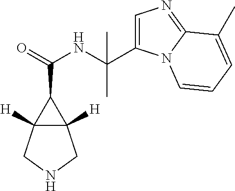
C12([H])C([H])(CNC1)C2C(=O)NC(C)(C)C1=CN=C2N1C=CC=C2C
